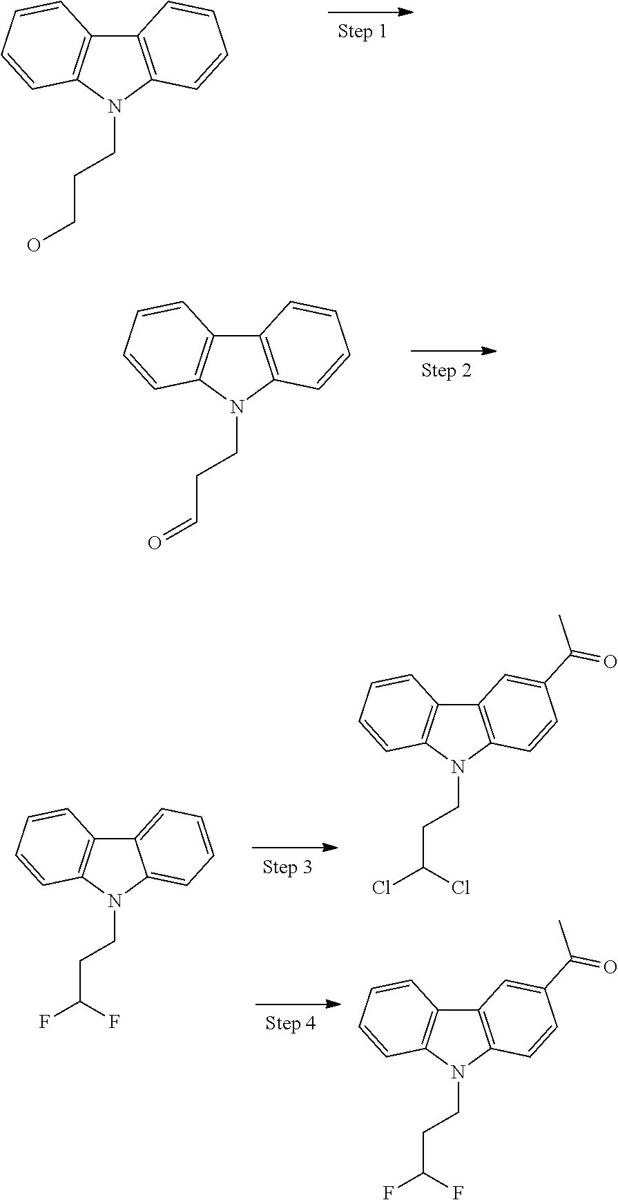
C12=C(N(CCCO)C3=C1C=CC=C3)C=CC=C2.C12=C(N(CCC=O)C3=C1C=CC=C3)C=CC=C2.C12=CC=CC=C1N(CCC(F)F)C1=C2C=CC=C1.C12=C(N(CCC(Cl)Cl)C3=C1C=CC=C3)C=CC(C(C)=O)=C2.C12=C(N(CCC(F)F)C3=C1C=CC=C3)C=CC(C(C)=O)=C2
